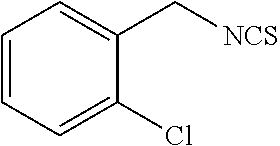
C1=CC=C(Cl)C(C[NCS])=C1
